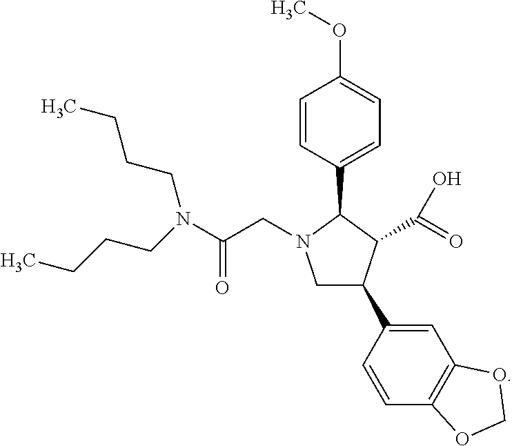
C1=CC(C2C(C(=O)O)C(C3=CC4=C(C=C3)OCO4)CN2CC(N(CCCC)CCCC)=O)=CC=C1OC
